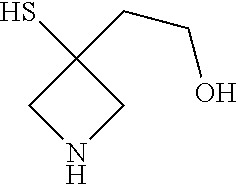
C1(S)(CCO)CNC1
